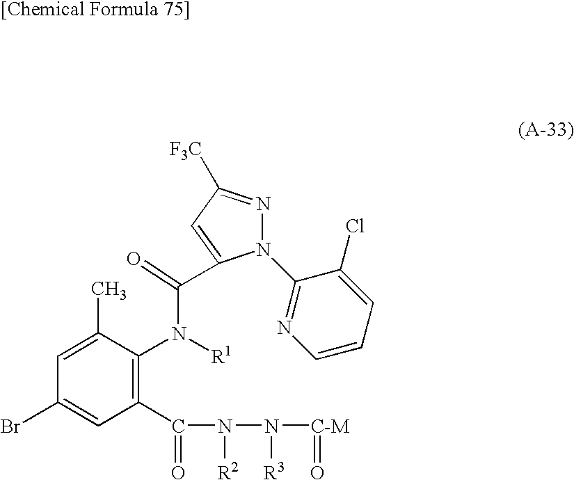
N1(C2=NC=CC=C2Cl)N=C([F3C])C=C1C(=O)N([R1])C1=C(C(=O)N([R2])N([R3])[C-M]=O)C=C(Br)C=C1C
